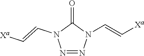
N1=NN(C=C[Xa])C(=O)N1C=C[Xa]
